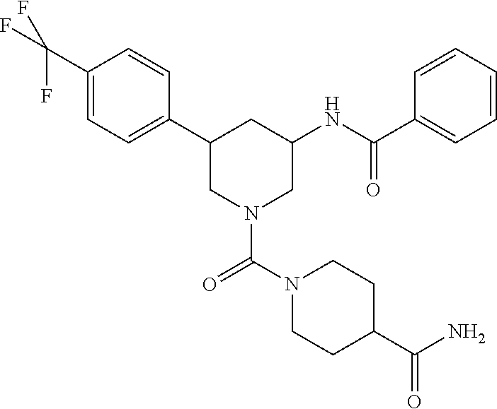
C1(C2CN(C(=O)N3CCC(C(N)=O)CC3)CC(NC(C3=CC=CC=C3)=O)C2)=CC=C(C(F)(F)F)C=C1
